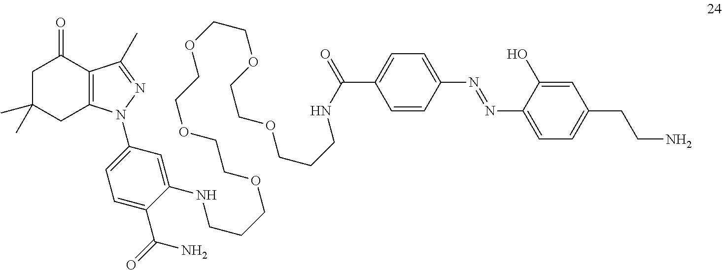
C1(=O)CC(C)(C)CC2=C1C(C)=NN2C1=CC=C(C(N)=O)C(NCCCOCCOCCOCCOCCOCCCNC(C2=CC=C(N=NC3=CC=C(CCN)C=C3O)C=C2)=O)=C1
